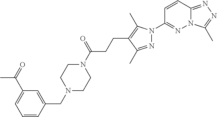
N12C(=NN=C1C)C=CC(N1N=C(C)C(CCC(N3CCN(CC4=CC(C(=O)C)=CC=C4)CC3)=O)=C1C)=N2
